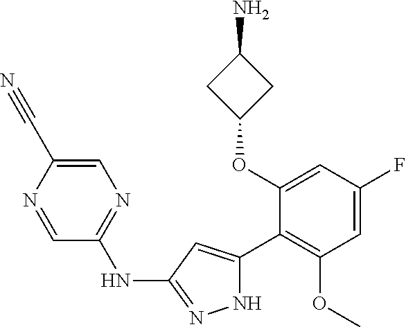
C1(OC2=CC(F)=CC(OC)=C2C2=CC(NC3=NC=C(C#N)N=C3)=NN2)CC(N)C1
